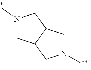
CN1CC2CN(C)CC2C1
